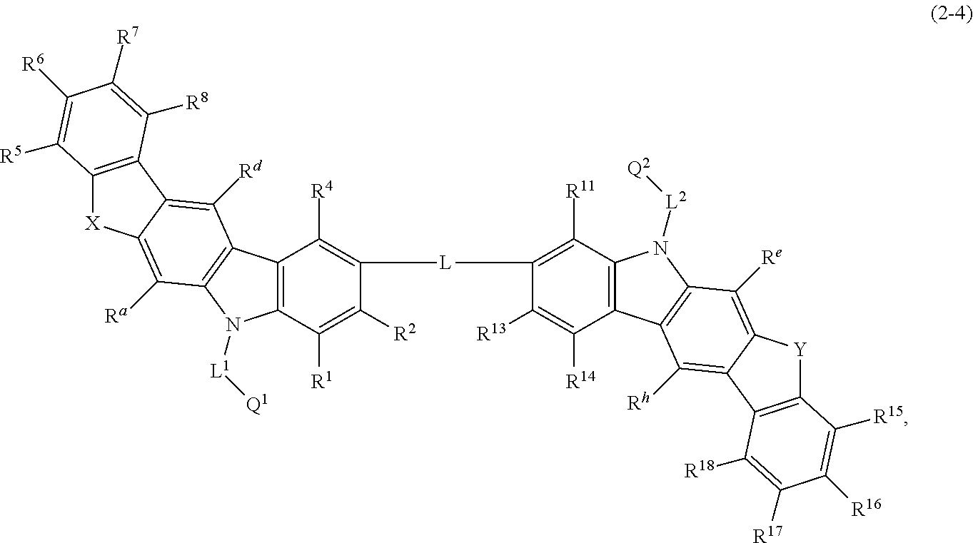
C12=C(C([R1])=C([R2])C([L]C3=C([R11])C4=C(C([R14])=C3[R13])C3=C(N4[L2][Q2])C([Re])=C4C(=C3[Rh])C3=C([Y]4)C([R15])=C([R16])C([R17])=C3[R18])=C1[R4])N([L1][Q1])C1=C2C([Rd])=C2C(=C1[Ra])[X]C1=C2C([R8])=C([R7])C([R6])=C1[R5]
